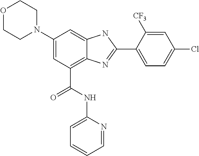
C1(N2CCOCC2)=CC(C(NC2=CC=CC=N2)=O)=C2C(=C1)NC(C1=CC=C(Cl)C=C1[CF3])=N2
